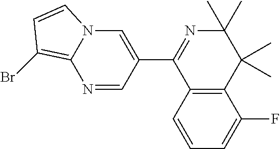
C12=C(C=CC=C1F)C(C1=CN3C(=C(Br)C=C3)N=C1)=NC(C)(C)C2(C)C
